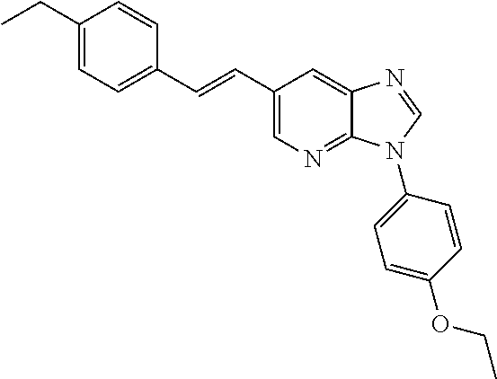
C1(CC)=CC=C(C=CC2=CN=C3C(=C2)N=CN3C2=CC=C(OCC)C=C2)C=C1
